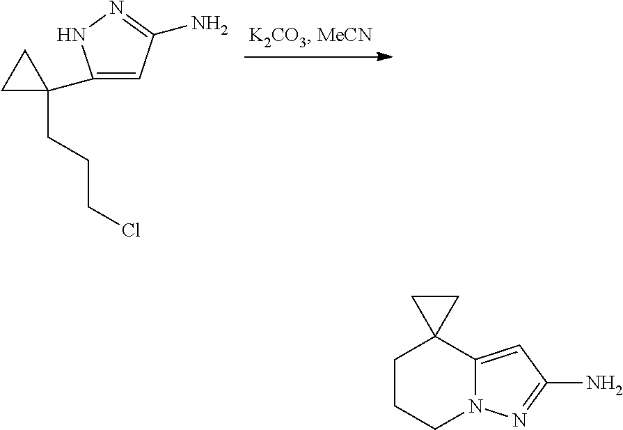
C1(CCCCl)(C2=CC(N)=NN2)CC1.C1CCN2C(=CC(N)=N2)C12CC2
